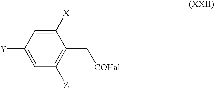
C1([Y])=CC([Z])=C(C[COHal])C([X])=C1
